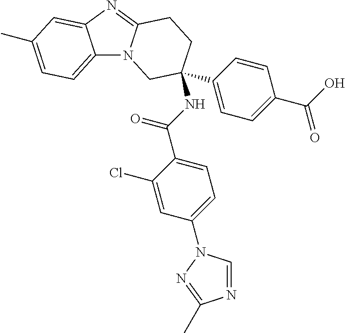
C12=CC=C(C)C=C1N=C1N2CC(NC(C2=CC=C(N3C=NC(C)=N3)C=C2Cl)=O)(C2=CC=C(C(O)=O)C=C2)CC1
